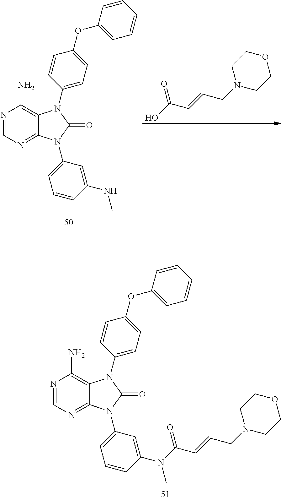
N1=CN=C2C(=C1N)N(C1=CC=C(OC3=CC=CC=C3)C=C1)C(=O)N2C1=CC=CC(NC)=C1.O=C(O)C=CCN1CCOCC1.N1=CN=C2C(=C1N)N(C1=CC=C(OC3=CC=CC=C3)C=C1)C(=O)N2C1=CC=CC(N(C)C(=O)C=CCN2CCOCC2)=C1
